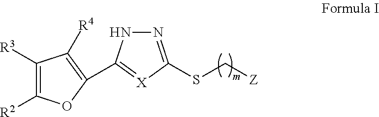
C1([R3])=C([R2])OC(C2=[X]C(SC[Z])=NN2)=C1[R4]
